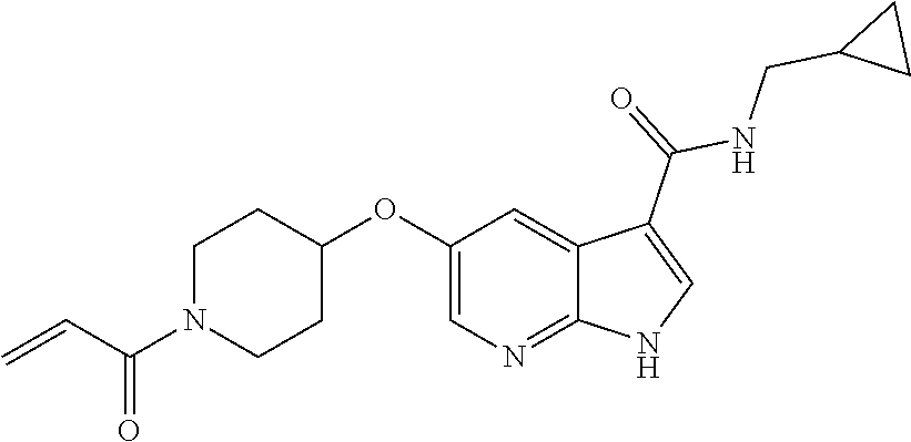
C1N(C(C=C)=O)CCC(OC2=CN=C3C(=C2)C(C(=O)NCC2CC2)=CN3)C1
